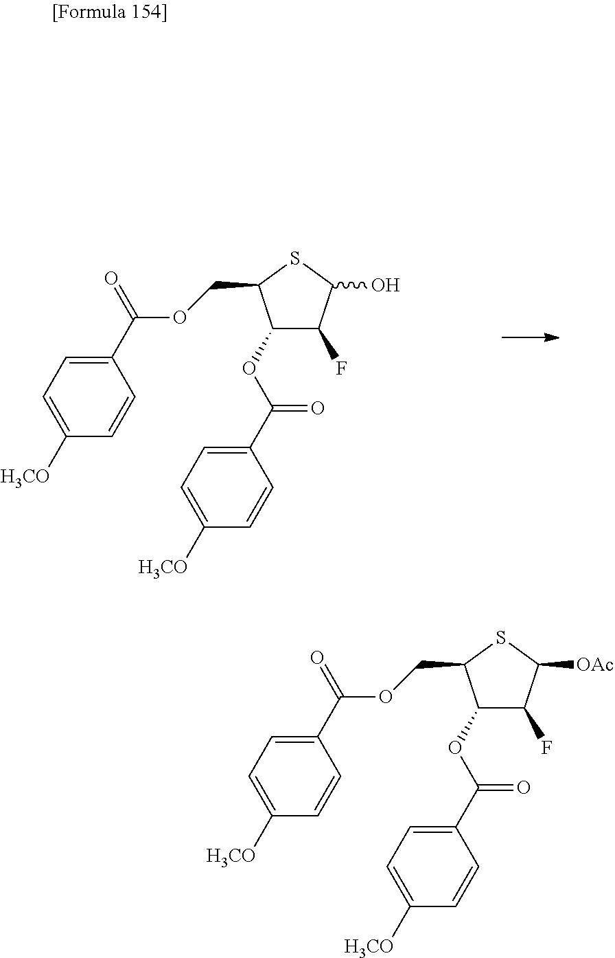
C1(OC(C2=CC=C([H3CO])C=C2)=O)C(F)C(O)SC1COC(C1=CC=C([H3CO])C=C1)=O.C1(OC(C2=CC=C([H3CO])C=C2)=O)C(F)C([OAc])SC1COC(C1=CC=C([H3CO])C=C1)=O
